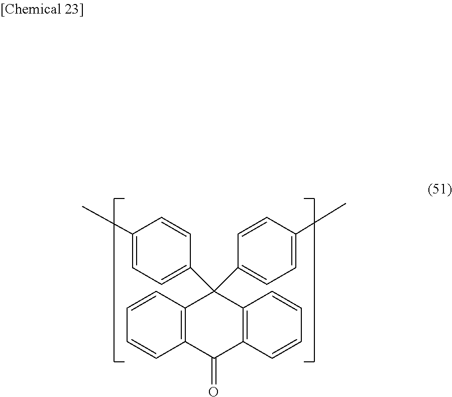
C1=C(C)C=CC(C2(C3=CC=C(C)C=C3)C3=C(C(=O)C4=C2C=CC=C4)C=CC=C3)=C1
